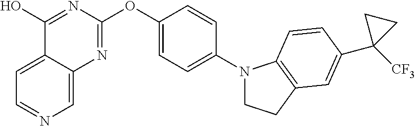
C1=C2C(=CN=C1)N=C(OC1=CC=C(N3CCC4=C3C=CC(C3([CF3])CC3)=C4)C=C1)N=C2O
